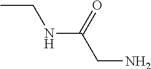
CCNC(CN)=O
